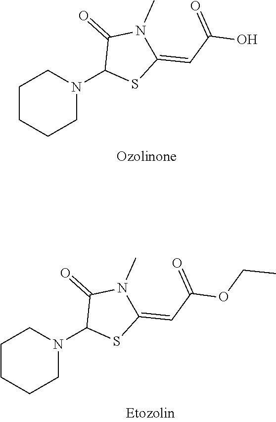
C1CCCN(C2SC(=CC(O)=O)N(C)C2=O)C1.C1CCCN(C2SC(=CC(OCC)=O)N(C)C2=O)C1
